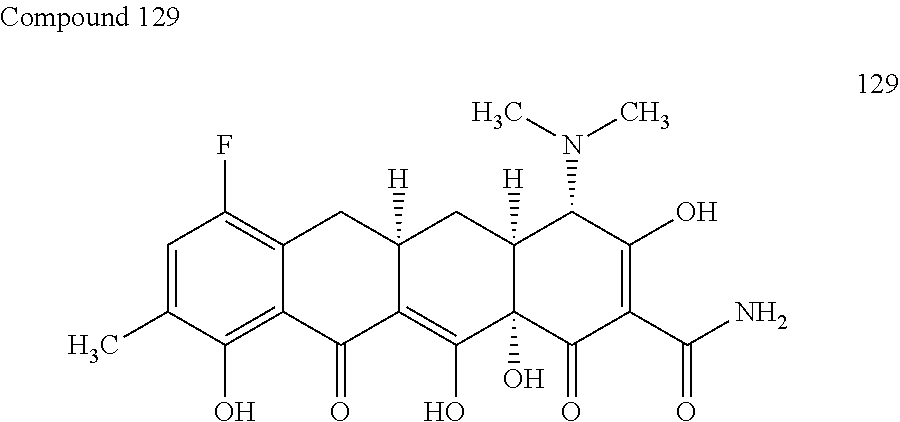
C1=C(C)C(O)=C2C(=C1F)CC1([H])C(=C(O)C3(O)C([H])(C1)C(N(C)C)C(O)=C(C(N)=O)C3=O)C2=O
